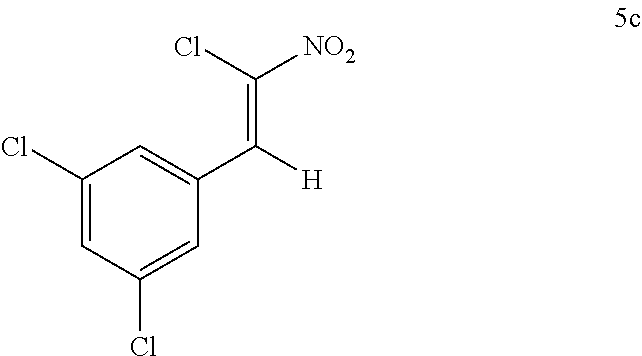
C1(Cl)=CC(Cl)=CC(C([H])=C(Cl)[NO2])=C1
